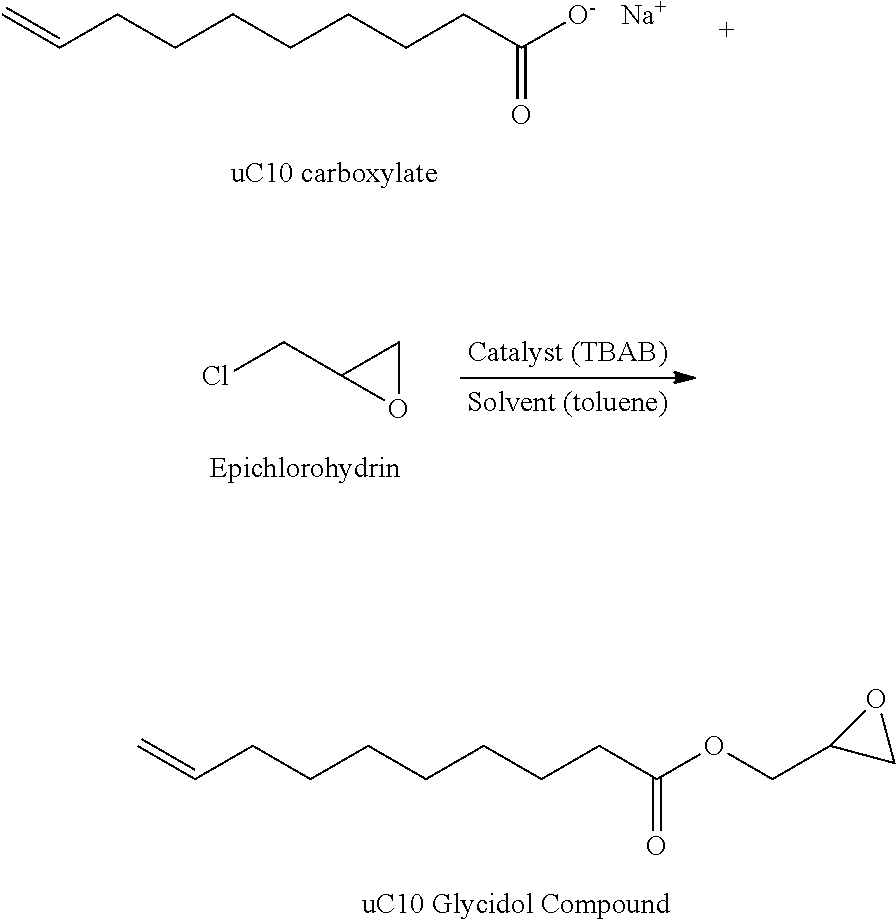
C=CCCCCCCCC([O-])=O.[Na].ClCC1OC1.C=CCCCCCCCC(OCC1CO1)=O
